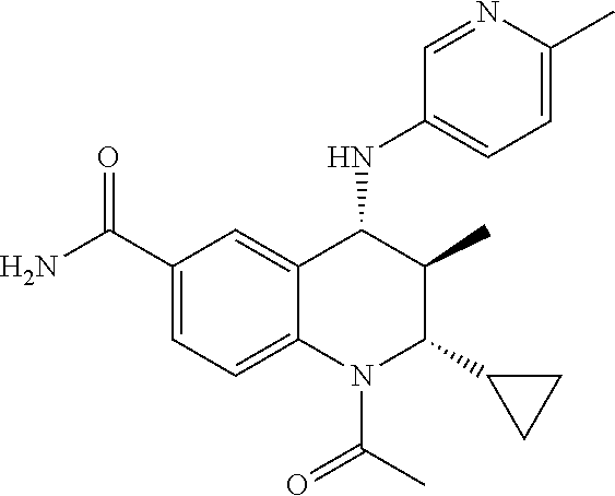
C1(C(N)=O)=CC=C2C(=C1)C(NC1=CC=C(C)N=C1)C(C)C(C1CC1)N2C(C)=O
